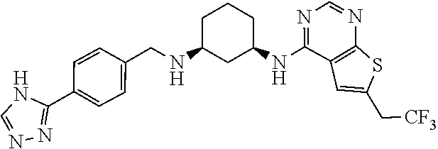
N(C1=NC=NC2=C1C=C(C[CF3])S2)C1CC(NCC2=CC=C(C3=NN=CN3)C=C2)CCC1
